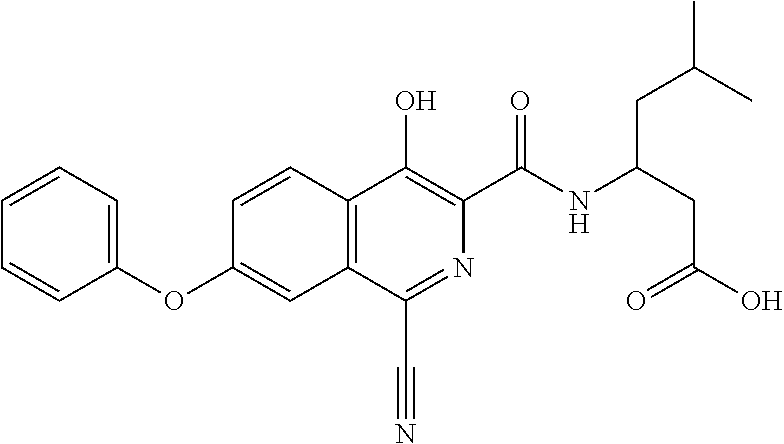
C1(OC2=CC3=C(C=C2)C(O)=C(C(NC(CC(O)=O)CC(C)C)=O)N=C3C#N)=CC=CC=C1
